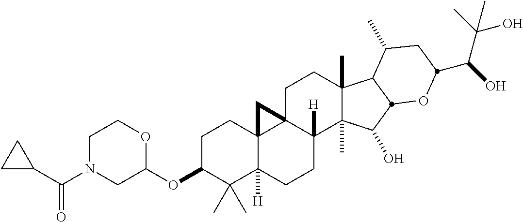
C1(C(N2CC(OC3C(C)(C)C4([H])C5(CC3)C3(CCC6(C)C(C)(C(O)C7C6C(C)CC(C(O)C(C)(O)C)O7)C3([H])CC4)C5)OCC2)=O)CC1
